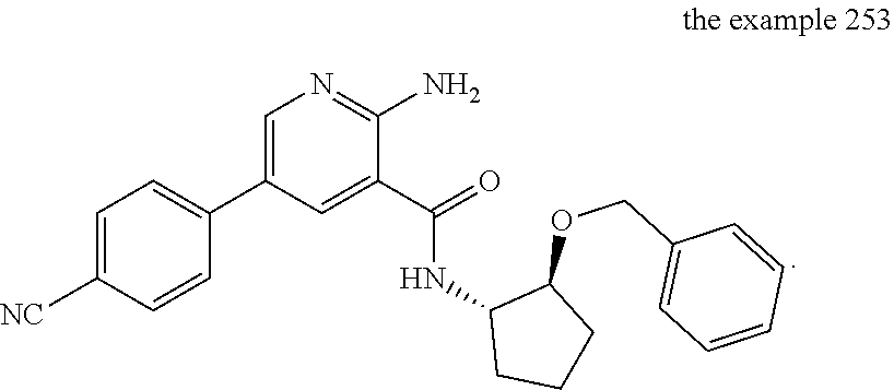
C1=C(C2=CC=C([NC])C=C2)C=C(C(=O)NC2CCCC2OCC2=CC=CC=C2)C(N)=N1
